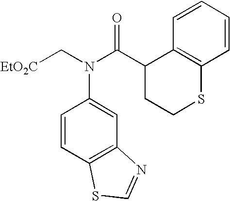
[EtO2C]CN(C(C1CCSC2=C1C=CC=C2)=O)C1=CC2=C(C=C1)SC=N2
